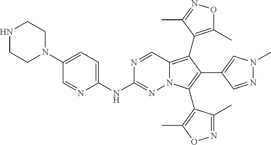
C1=NC(NC2=NN3C(=C(C4=C(C)ON=C4C)C(C4=CN(C)N=C4)=C3C3=C(C)ON=C3C)C=N2)=CC=C1N1CCNCC1
